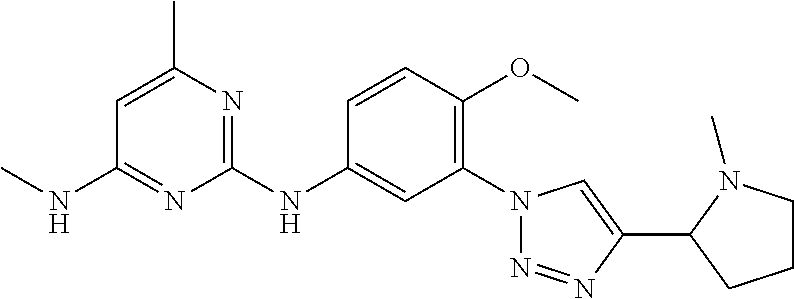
C1(N2N=NC(C3CCCN3C)=C2)=C(OC)C=CC(NC2=NC(C)=CC(NC)=N2)=C1
